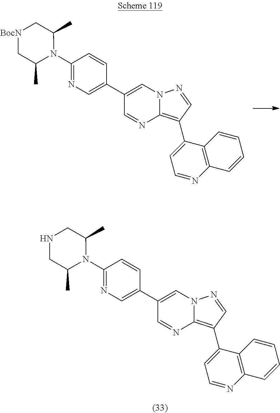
N1=C(N2C(C)C[BocN]CC2C)C=CC(C2=CN3C(=C(C4=CC=NC5=C4C=CC=C5)C=N3)N=C2)=C1.N1=C(N2C(C)CNCC2C)C=CC(C2=CN3C(=C(C4=CC=NC5=C4C=CC=C5)C=N3)N=C2)=C1
